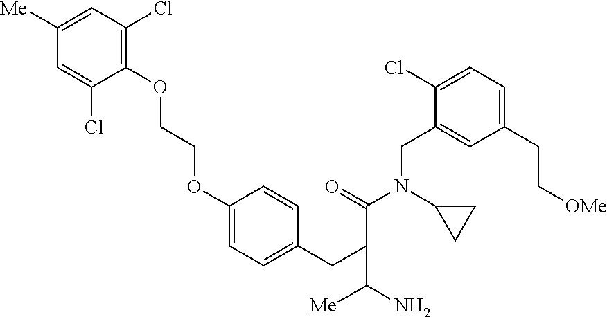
O(CCOC1=CC=C(CC(C(=O)N(C2CC2)CC2=CC(CC[OMe])=CC=C2Cl)C(N)[Me])C=C1)C1=C(Cl)C=C([Me])C=C1Cl
